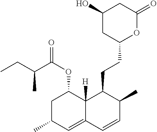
C1(O)CC(CCC2C3([H])C(=CC(C)CC3OC(C(CC)C)=O)C=CC2C)OC(=O)C1
